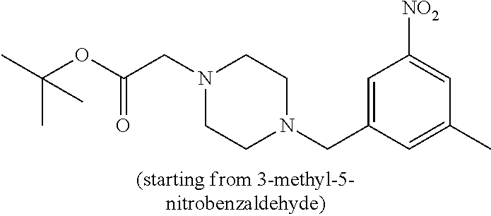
C1=C(CN2CCN(CC(OC(C)(C)C)=O)CC2)C=C(C)C=C1[NO2]
